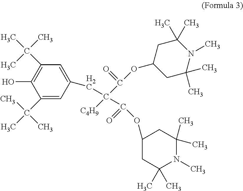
C1(C(C)(C)C)=CC(CC(C(OC2CC(C)(C)N(C)C(C)(C)C2)=O)(C(OC2CC(C)(C)N(C)C(C)(C)C2)=O)[C4H9])=CC(C(C)(C)C)=C1O
